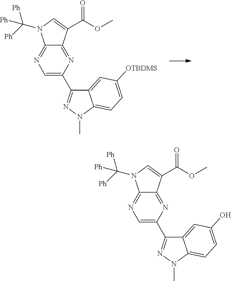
C12=NC=C(C3=NN(C)C4=CC=C([OTBDMS])C=C34)N=C1C(C(OC)=O)=CN2C([Ph])([Ph])[Ph].C12=NC=C(C3=NN(C)C4=CC=C(O)C=C34)N=C1C(C(OC)=O)=CN2C([Ph])([Ph])[Ph]
